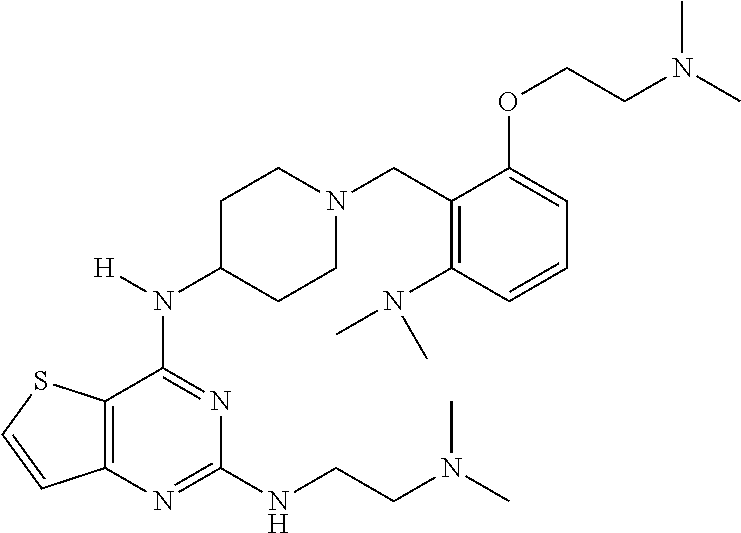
C1C(N([H])C2=NC(NCCN(C)C)=NC3=C2SC=C3)CCN(CC2=C(N(C)C)C=CC=C2OCCN(C)C)C1
